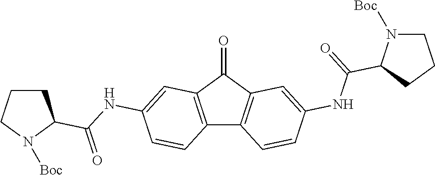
C12=C(C(=O)C3=C1C=CC(NC(=O)C1N([Boc])CCC1)=C3)C=C(NC(=O)C1CCCN1[Boc])C=C2
